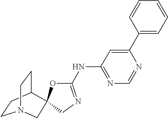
C1CC2CCN1CC21OC(NC2=NC=NC(C3=CC=CC=C3)=C2)=NC1
